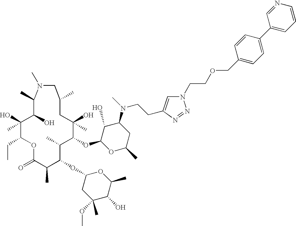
O1C(=O)C(C)C(OC2CC(OC)(C)C(O)C(C)O2)C(C)C(OC2OC(C)CC(N(CCC3=CN(CCOCC4=CC=C(C5=CC=CN=C5)C=C4)N=N3)C)C2O)C(O)(C)CC(C)CN(C)C(C)C(O)C(O)(C)C1CC
